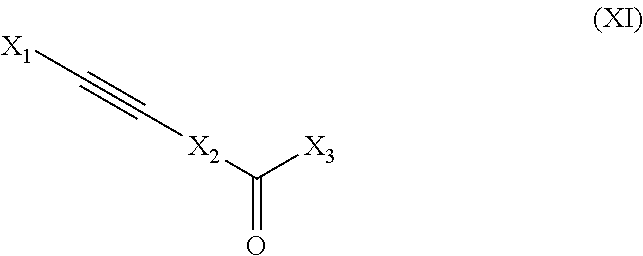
[X1]C#C[X2]C(=O)[X3]
